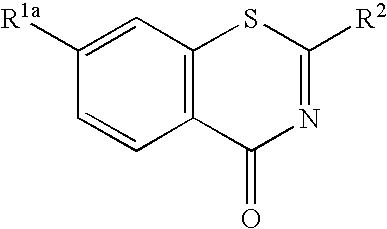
C1=CC([R1a])=CC2=C1C(=O)N=C([R2])S2
